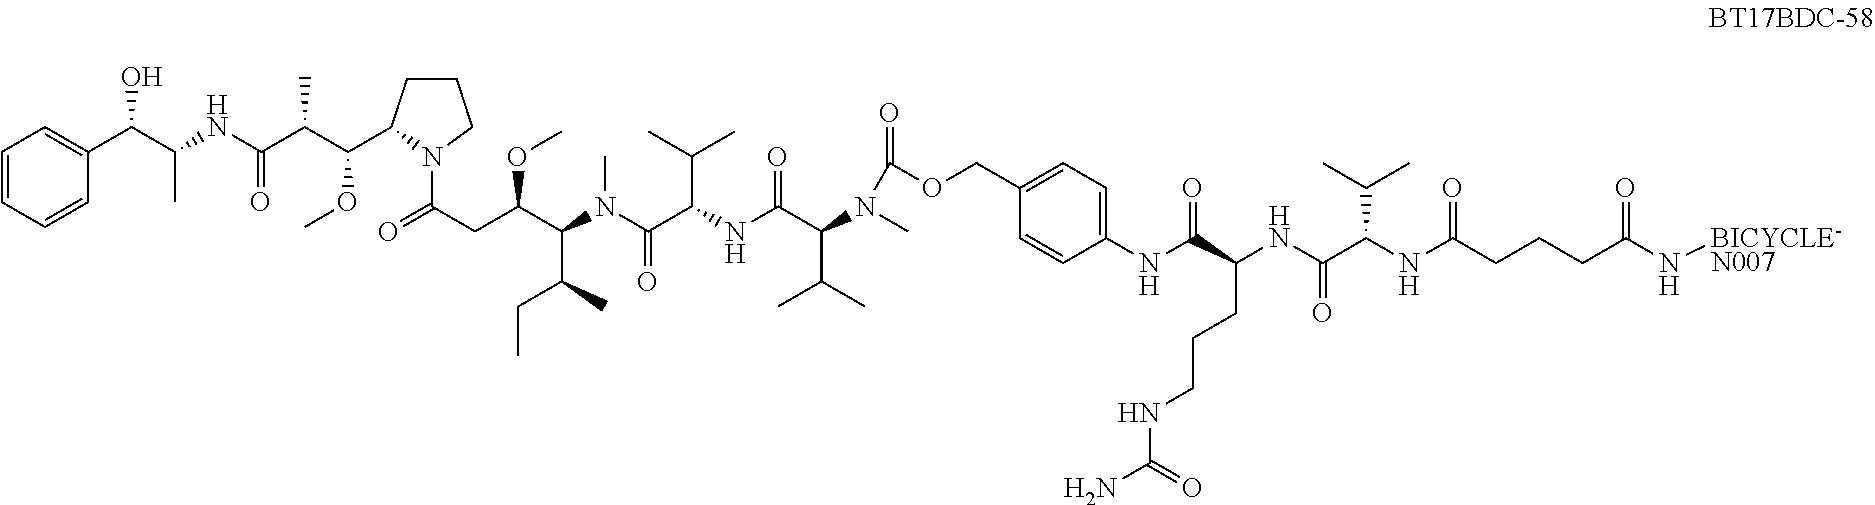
C1=CC=CC(C(C(NC(C(C(C2CCCN2C(CC(C(C(CC)C)N(C)C(=O)C(C(C)C)NC(=O)C(C(C)C)N(C)C(=O)OCC2=CC=C(NC(C(NC(C(NC(CCCC(N[BICYCLE-N007])=O)=O)C(C)C)=O)CCCNC(N)=O)=O)C=C2)OC)=O)OC)C)=O)C)O)=C1
